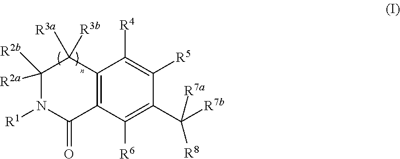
C1([R2a])([R2b])N([R1])C(=O)C2=C(C1([R3a])[R3b])C([R4])=C([R5])C(C([R7b])([R7a])[R8])=C2[R6]
